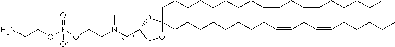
C(CCCCCCCC=CCC=CCCCCC)C1(CCCCCCCCC=CCC=CCCCCC)OCC(CN(CCOP(OCCN)(=O)[O-])C)O1
